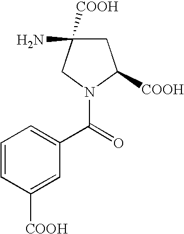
C1C(N)([COOH])CN(C(C2=CC=CC([COOH])=C2)=O)C1[COOH]
